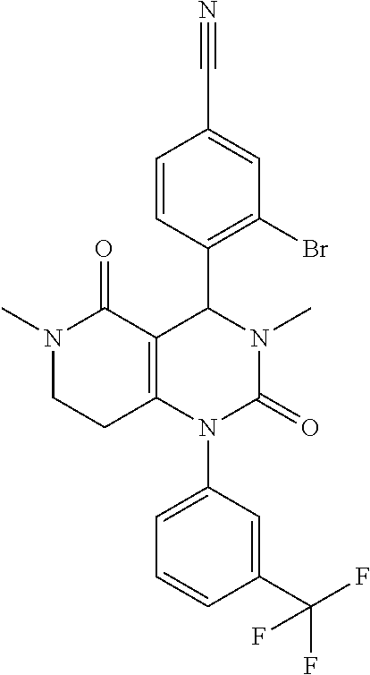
N1(C)CCC2=C(C1=O)C(C1=C(Br)C=C(C#N)C=C1)N(C)C(=O)N2C1=CC=CC(C(F)(F)F)=C1
